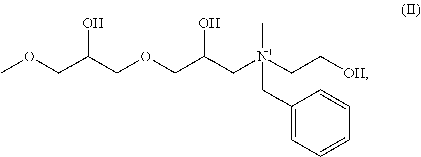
COCC(COCC(C[N+](CC[OH])(C)CC1=CC=CC=C1)O)O
